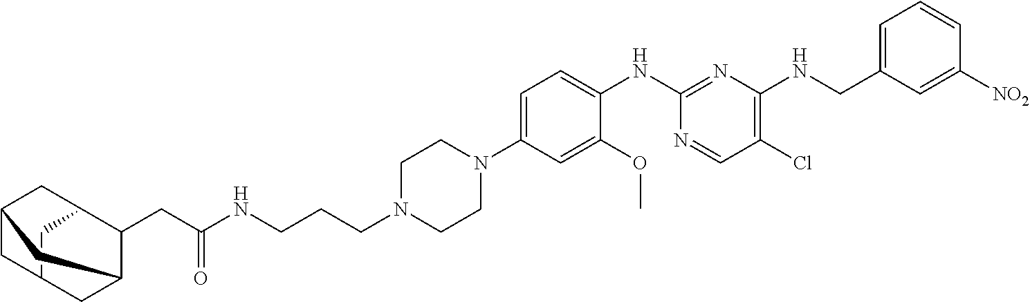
C1C2CC3C(CC(NCCCN4CCN(C5=CC=C(NC6=NC(NCC7=CC=CC([NO2])=C7)=C(Cl)C=N6)C(OC)=C5)CC4)=O)C1CC(C2)C3
